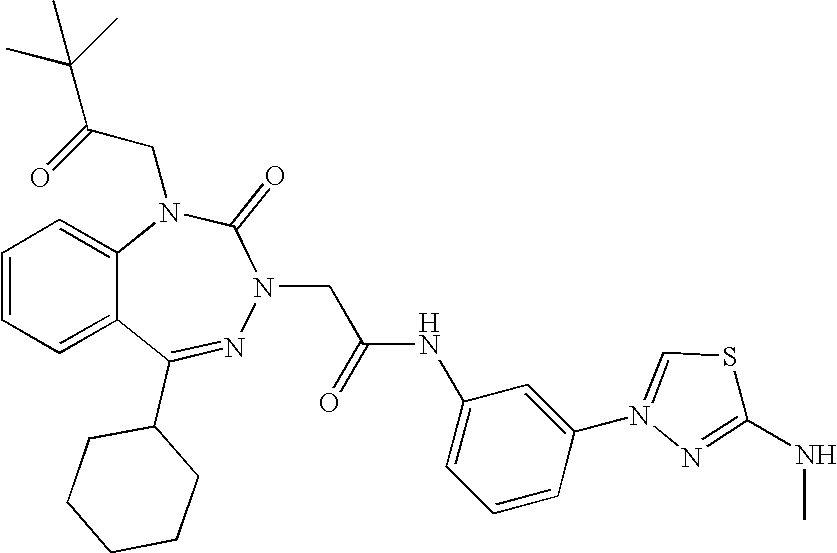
C1=CC=C2C(=C1)N(CC(C(C)(C)C)=O)C(=O)N(CC(NC1=CC=CC(N3=CSC(NC)=N3)=C1)=O)N=C2C1CCCCC1
